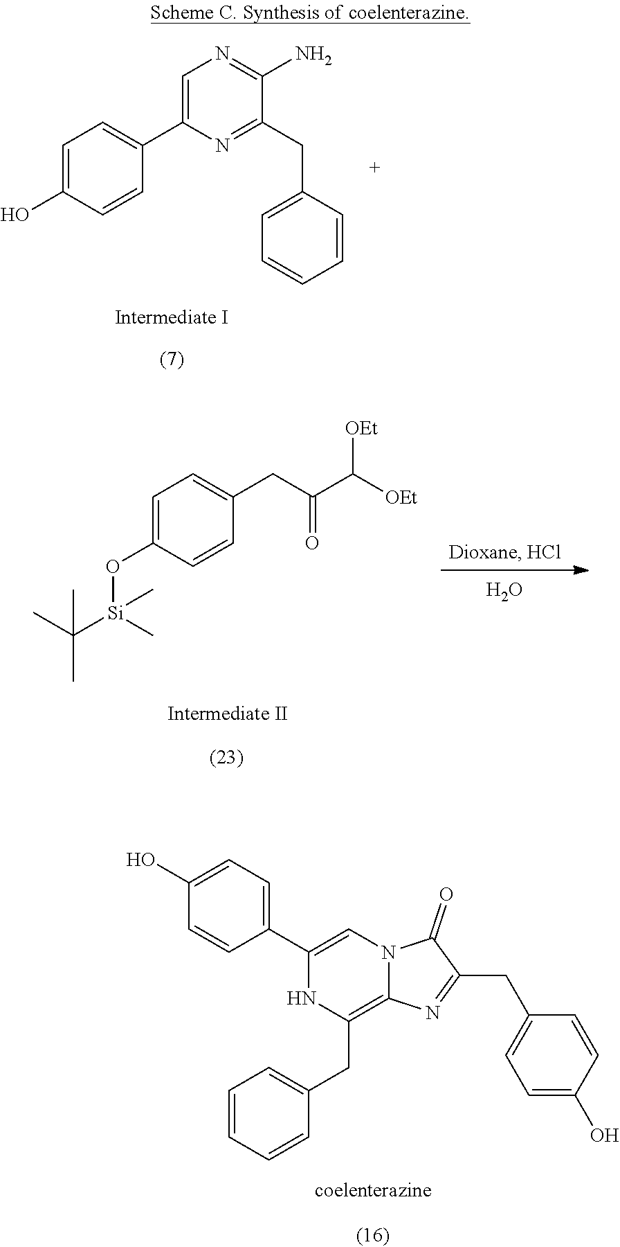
C1=C(C2=CC=C(O)C=C2)N=C(CC2=CC=CC=C2)C(N)=N1.C1=C(O[Si](C(C)(C)C)(C)C)C=CC(CC(C([OEt])[OEt])=O)=C1.O.C1(O)=CC=C(C2=CN3C(=C(CC4=CC=CC=C4)N2)N=C(CC2=CC=C(O)C=C2)C3=O)C=C1
